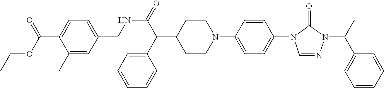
N(C(C(C1CCN(C2=CC=C(N3C=NN(C(C)C4=CC=CC=C4)C3=O)C=C2)CC1)C1=CC=CC=C1)=O)CC1=CC=C(C(OCC)=O)C(C)=C1
